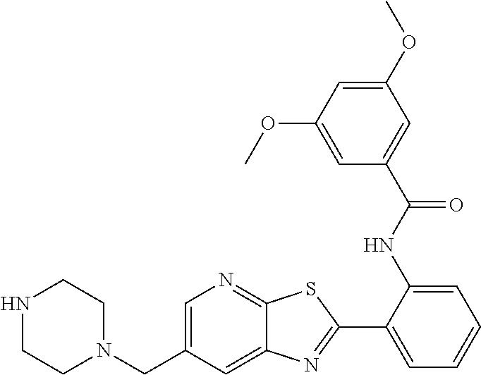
N1CCN(CC2=CN=C3C(=C2)N=C(C2=CC=CC=C2NC(C2=CC(OC)=CC(OC)=C2)=O)S3)CC1
